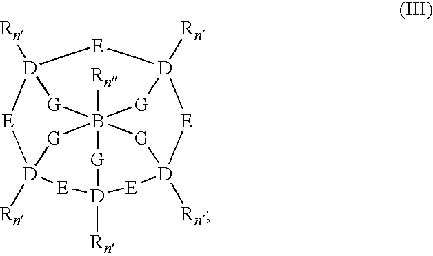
[E]1[D]2([Rn])[G]B345([Rn])[G][D]1([Rn])[E][D]([Rn])([E][D]([Rn])([G]3)[E][D]([Rn])([E]2)[G]4)[G]5
